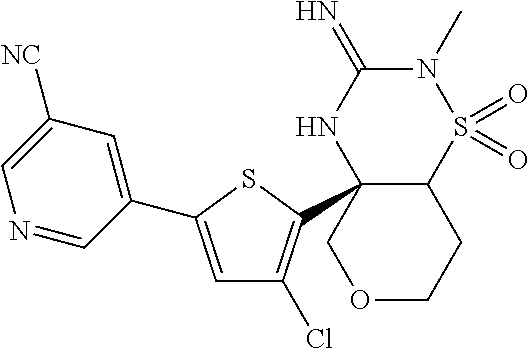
C12S(=O)(=O)N(C)C(=N)NC1(C1=C(Cl)C=C(C3=CC([NC])=CN=C3)S1)COCC2
